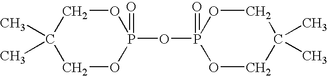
O1CC(C)(C)COP1(OP1(=O)OCC(C)(C)CO1)=O
